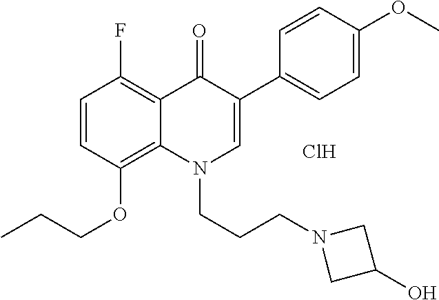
C1=CC(OCCC)=C2C(=C1F)C(=O)C(C1=CC=C(OC)C=C1)=CN2CCCN1CC(O)C1.Cl
